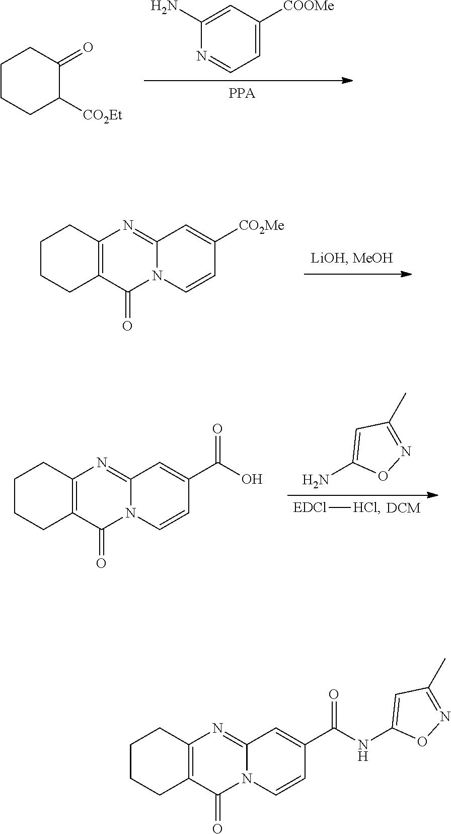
[DCM].[EDCl][HCl].NC1=CC(C)=NO1.C12=NC3=C(C(=O)N1C=CC(C(=O)O)=C2)CCCC3.[PPA].N1=CC=C([COOMe])C=C1N.O=C1C([CO2Et])CCCC1.C12=NC3=C(C(=O)N1C=CC([CO2Me])=C2)CCCC3.C1(NC(C2=CC3=NC4=C(C(=O)N3C=C2)CCCC4)=O)=CC(C)=NO1
